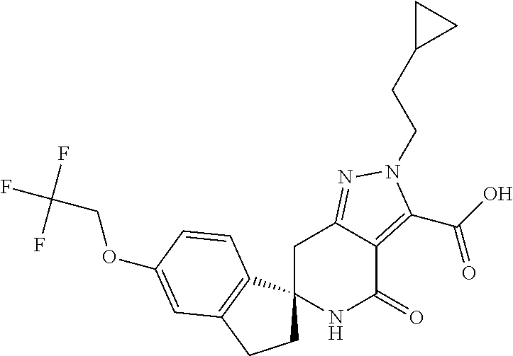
O(C1=CC2=C(C3(CC2)NC(=O)C2=C(C(=O)O)N(CCC4CC4)N=C2C3)C=C1)CC(F)(F)F
